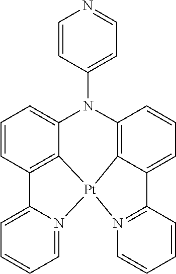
C12=N([Pt]34C5=C(C=CC=C15)N(C1=CC=NC=C1)C1=CC=CC(=C31)C1=CC=CC=N14)C=CC=C2
